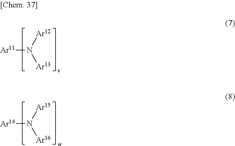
[Ar11]N([Ar12])[Ar13].[Ar14]N([Ar15])[Ar16]
